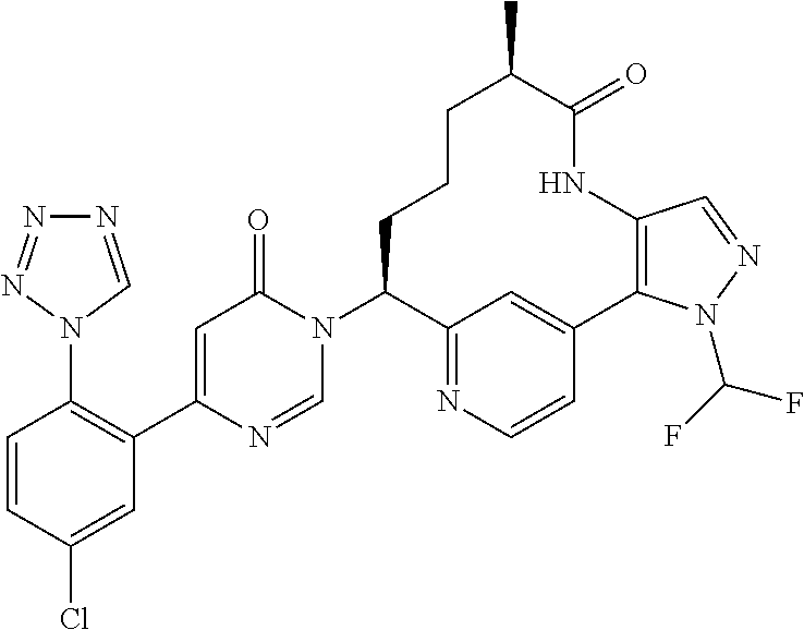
C1=CC(Cl)=CC(C2=CC(=O)N(C3C4=NC=CC(=C4)C4=C(NC(=O)C(C)CCC3)C=NN4C(F)F)C=N2)=C1N1C=NN=N1
